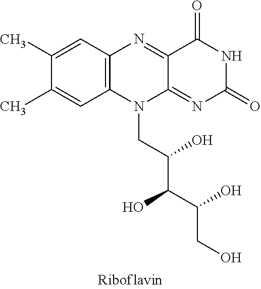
C12=C(N(CC(C(C(O)CO)O)O)C3=NC(=O)NC(=O)C3=N1)C=C(C)C(C)=C2
